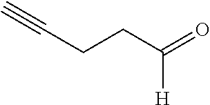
C(CCC(=O)[H])#C
